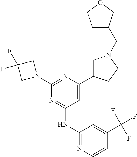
N1=C(NC2=NC=CC(C(F)(F)F)=C2)C=C(C2CN(CC3CCOC3)CC2)N=C1N1CC(F)(F)C1
